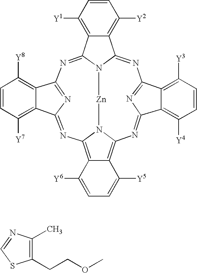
C12=C3C(=C4N1[Zn]N1C(=NC5=NC(=N4)C4=C([Y4])C=CC([Y3])=C45)C4=C([Y2])C=CC([Y1])=C4C1=NC1=NC(=N2)C2=C([Y7])C=CC([Y8])=C12)C([Y5])=CC=C3[Y6].C1(CCOC)=C(C)N=CS1
